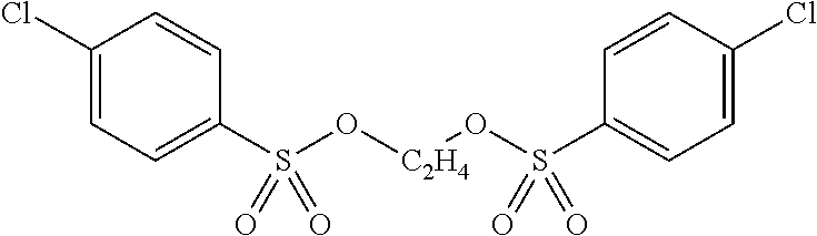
C1(Cl)=CC=C(S(O[C2H4]OS(C2=CC=C(Cl)C=C2)(=O)=O)(=O)=O)C=C1
